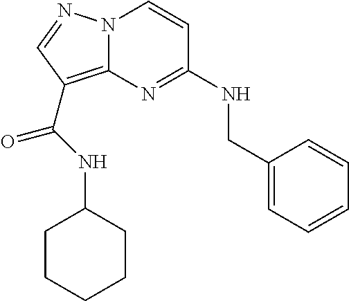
N12C(=C(C(NC3CCCCC3)=O)C=N1)N=C(NCC1=CC=CC=C1)C=C2
